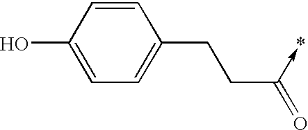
C1=CC(O)=CC=C1CCC(=O)->*
